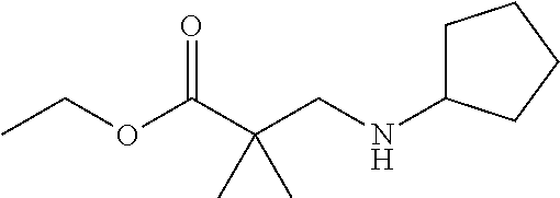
C1C(NCC(C(=O)OCC)(C)C)CCC1
